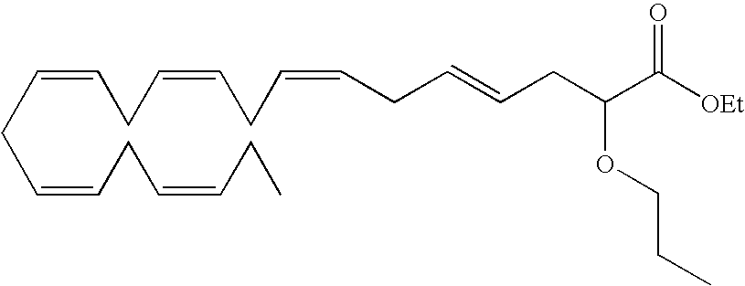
C(=CCC=CCC=CCC=CCC(C([OEt])=O)OCCC)CC=CCC=CCC
